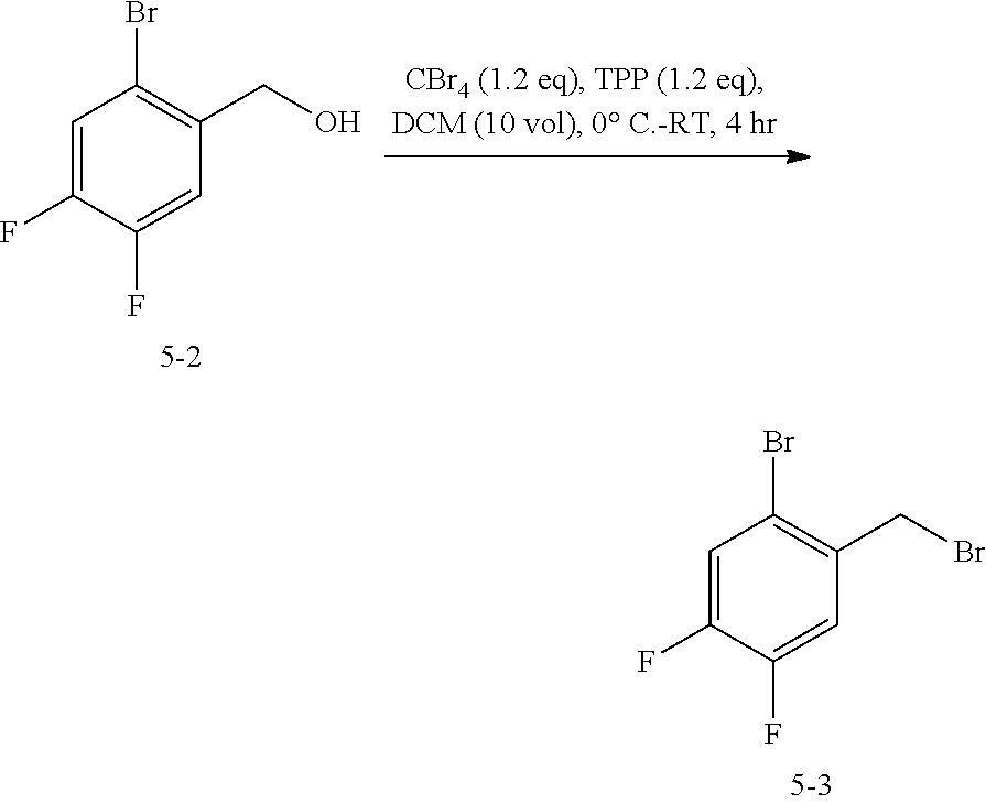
C1=C(F)C(F)=CC(CO)=C1Br.C1=C(F)C(F)=CC(CBr)=C1Br
